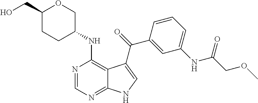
C1=C(NC(COC)=O)C=C(C(=O)C2=CNC3=NC=NC(NC4COC(CO)CC4)=C32)C=C1
